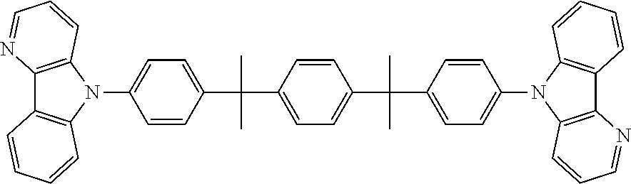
C1=CC(C(C)(C)C2=CC=C(C(C)(C)C3=CC=C(N4C5=C(C6=C4C=CC=C6)N=CC=C5)C=C3)C=C2)=CC=C1N1C2=C(C3=C1C=CC=C3)N=CC=C2
